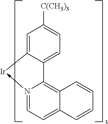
N12->[Ir]C3=CC([C(CH3)3])=CC=C3C1=C1C(=CC=2)C=CC=C1
